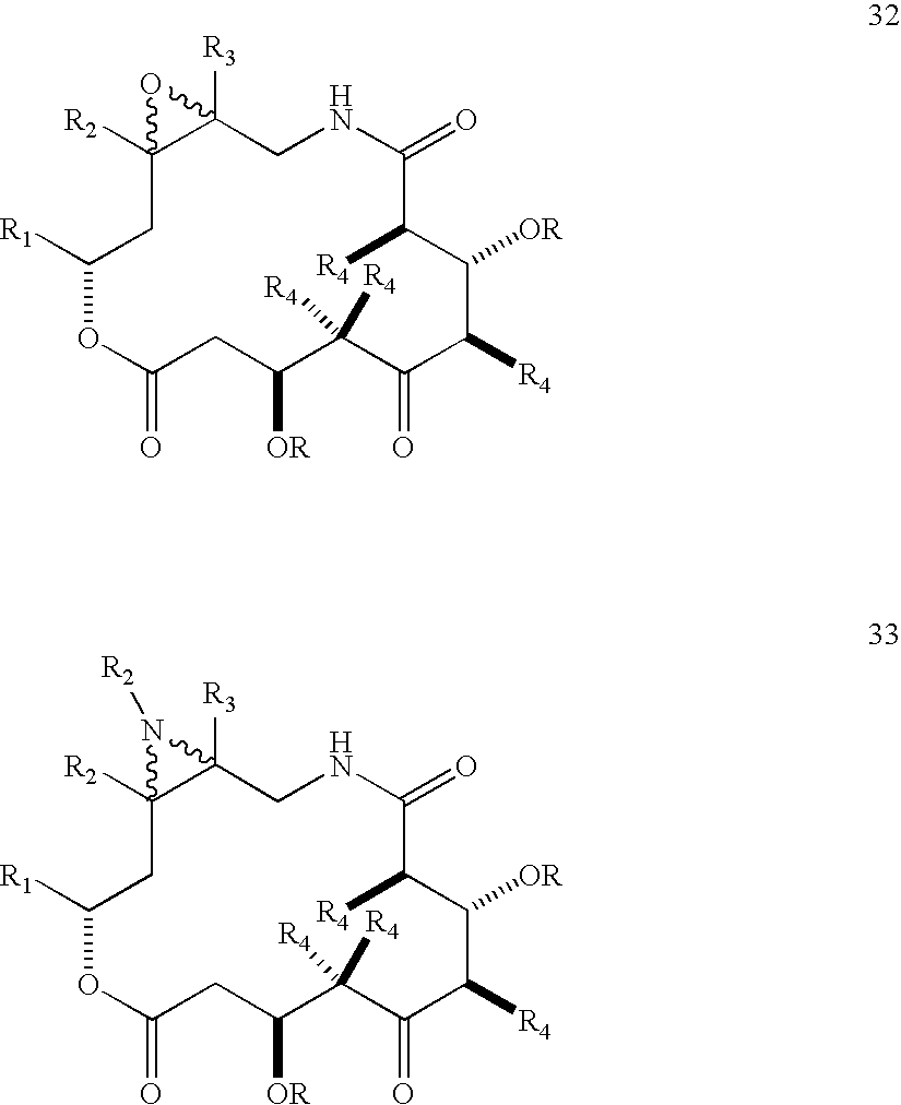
C12([R2])CC([R1])OC(=O)CC([OR])C([R4])([R4])C(=O)C([R4])C([OR])C([R4])C(=O)NCC1([R3])O2.C12([R2])CC([R1])OC(=O)CC([OR])C([R4])([R4])C(=O)C([R4])C([OR])C([R4])C(=O)NCC1([R3])N2[R2]
